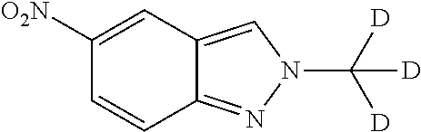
C1([O2N])=CC2=CN(C([D])([D])[D])N=C2C=C1
